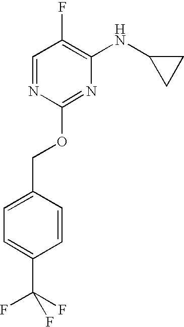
C1=NC(OCC2=CC=C(C(F)(F)F)C=C2)=NC(NC2CC2)=C1F
